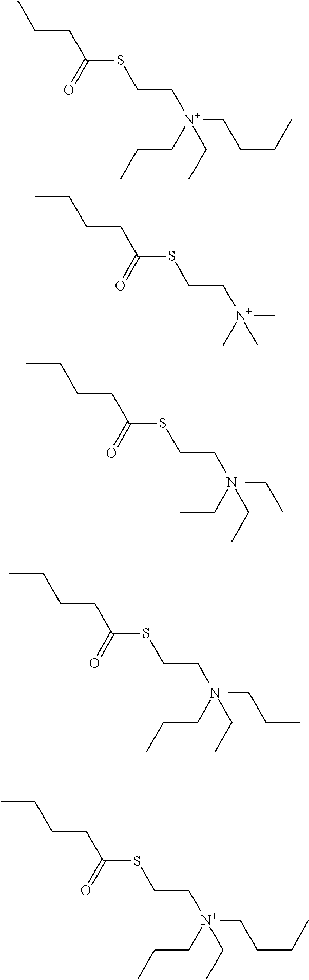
S(CC[N+](C)(C)C)C(=O)CCCC.S(CC[N+](CC)(CC)CC)C(=O)CCCC.S(CC[N+](CCCC)(CCC)CC)C(=O)CCC.S(CC[N+](CCC)(CCC)CC)C(=O)CCCC.S(CC[N+](CCCC)(CCC)CC)C(=O)CCCC
